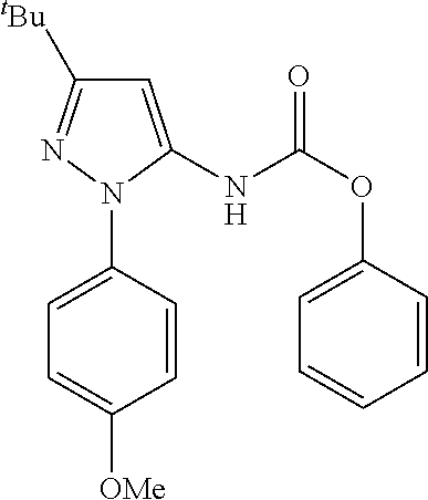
C1=CC(N2N=C([tBu])C=C2NC(OC2=CC=CC=C2)=O)=CC=C1[OMe]
